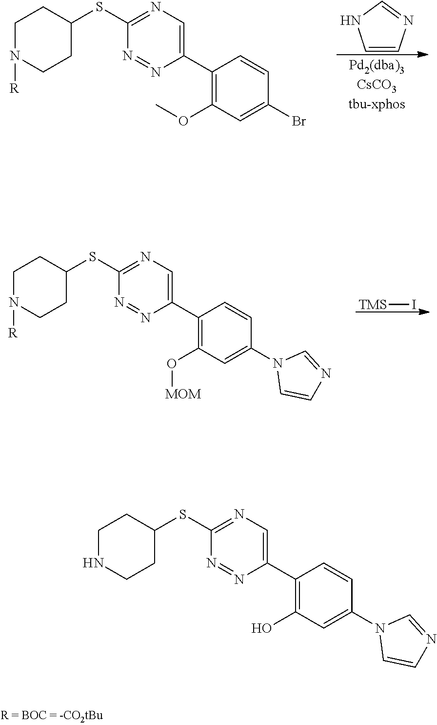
C1(SC2=NC=C(C3=C(OC)C=C(Br)C=C3)N=N2)CCN([R])CC1.C1=CN=CN1.C1(SC2=NC=C(C3=C(O[MOM])C=C(N4C=CN=C4)C=C3)N=N2)CCN([R])CC1.[TMS]I.C1(SC2=NC=C(C3=C(O)C=C(N4C=CN=C4)C=C3)N=N2)CCNCC1
